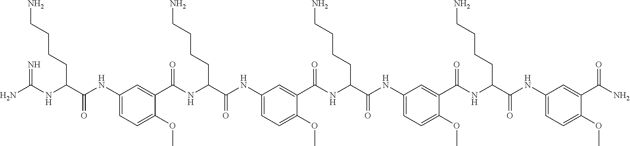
C1(NC(C(NC(N)=N)CCCCN)=O)=CC=C(OC)C(C(NC(C(NC2=CC=C(OC)C(C(NC(C(NC3=CC=C(OC)C(C(NC(C(NC4=CC=C(OC)C(C(N)=O)=C4)=O)CCCCN)=O)=C3)=O)CCCCN)=O)=C2)=O)CCCCN)=O)=C1
